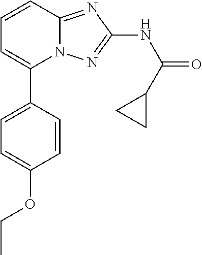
C1=C(C2=CC=CC3=NC(NC(=O)C4CC4)=NN23)C=CC(OCC)=C1
